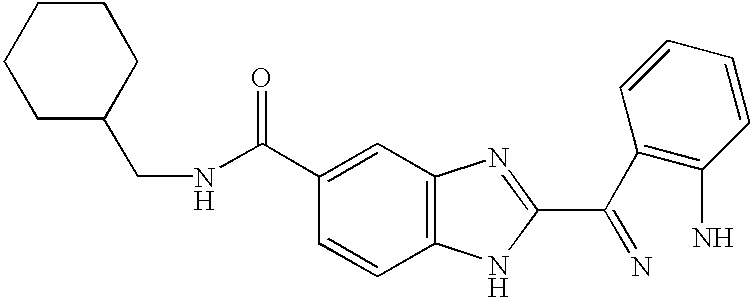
C12=C(C=C(C(=O)NCC3CCCCC3)C=C1)N=C(C(C1=C(N)C=CC=C1)=N)N2
